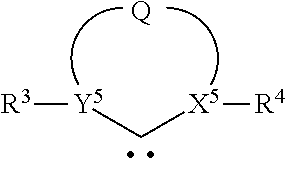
[R3][Y5]C[X5][R4].[Q]
